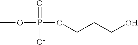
COP(=O)([O-])OCCCO
